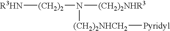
[R3HN][(CH2)2]N([(CH2)2NHR3])[(CH2)2NHCH2][Pyridyl]
